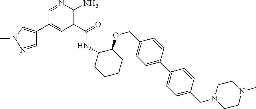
C1(C(=O)NC2CCCCC2OCC2=CC=C(C3=CC=C(CN4CCN(C)CC4)C=C3)C=C2)=C(N)N=CC(C2=CN(C)N=C2)=C1
